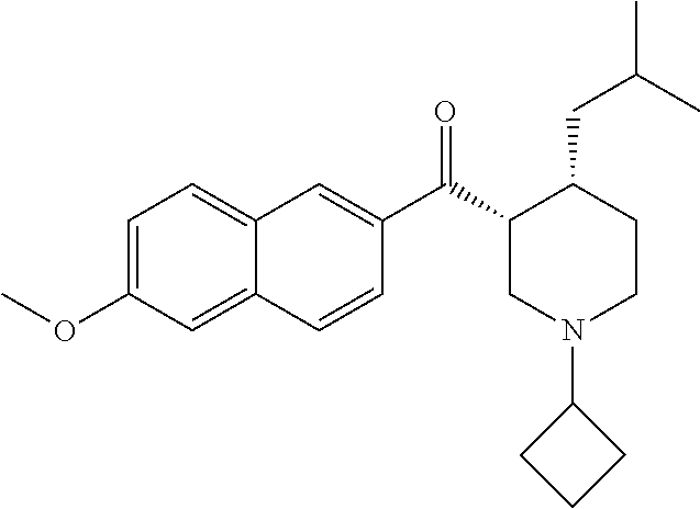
C1=C(OC)C=C2C(=C1)C=C(C(C1CN(C3CCC3)CCC1CC(C)C)=O)C=C2
